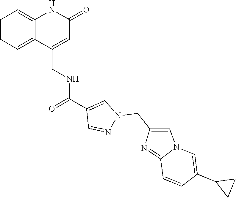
C1=CC=C2C(=C1)NC(=O)C=C2CNC(C1=CN(CC2=CN3C(=N2)C=CC(C2CC2)=C3)N=C1)=O
